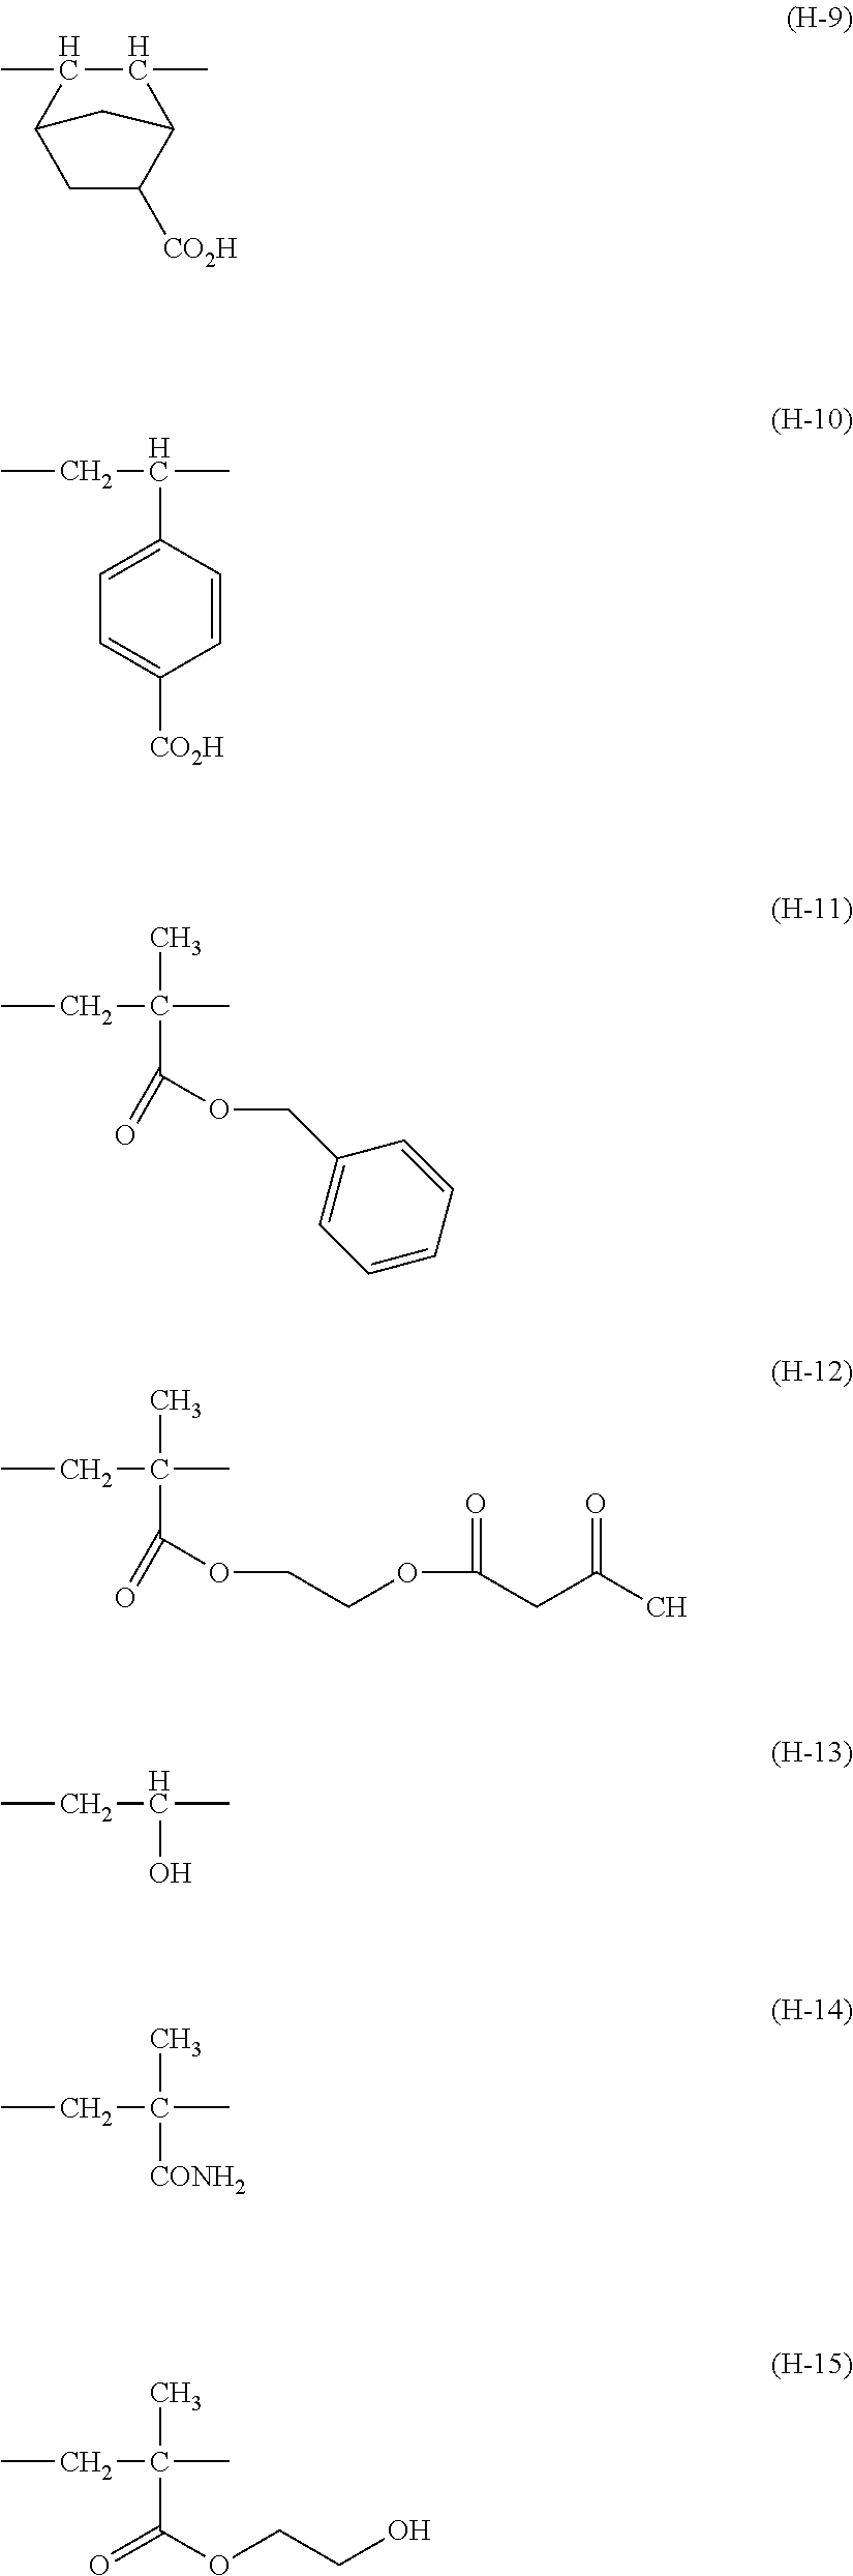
C1(C)C(C)C2CC([CO2H])C1C2.CCC(C)C1=CC=C([CO2H])C=C1.CCC(C)(C)C(OCC1=CC=CC=C1)=O.CCC(C)(C)C(OCCOC(CC(C)=O)=O)=O.CCC(C)O.CCC(C)([CONH2])C.CCC(C)(C(=O)OCCO)C
